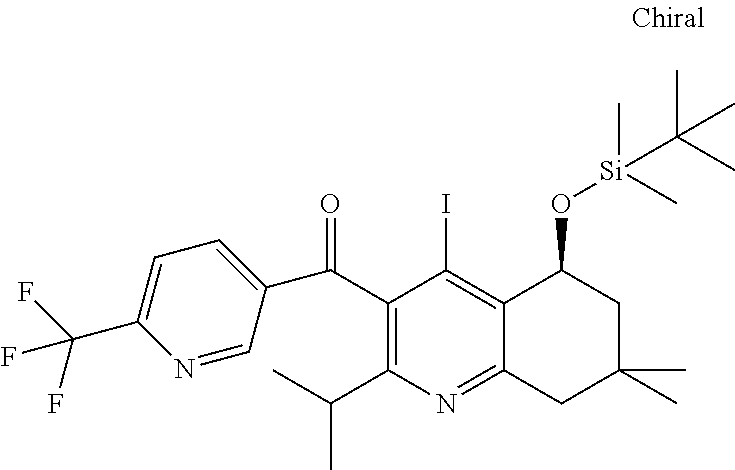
C1(C(=O)C2=CC=C(C(F)(F)F)N=C2)=C(C(C)C)N=C2C(=C1I)C(O[Si](C)(C)C(C)(C)C)CC(C)(C)C2
